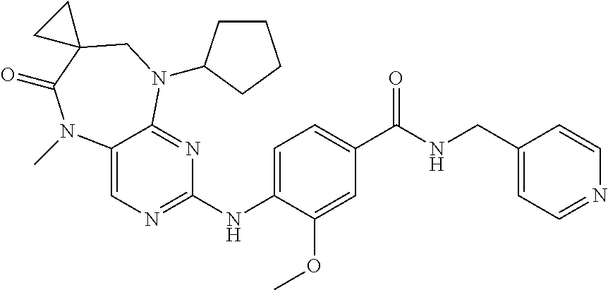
C12=CN=C(NC3=CC=C(C(NCC4=CC=NC=C4)=O)C=C3OC)N=C1N(C1CCCC1)CC1(C(=O)N2C)CC1
